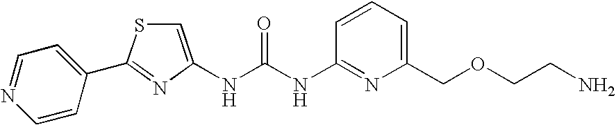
N(C(NC1=NC(COCCN)=CC=C1)=O)C1=CSC(C2=CC=NC=C2)=N1
